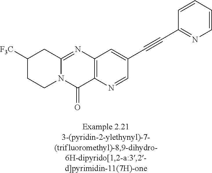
N12C(=NC3=C(C1=O)N=CC(C#CC1=NC=CC=C1)=C3)CC([F3C])CC2
